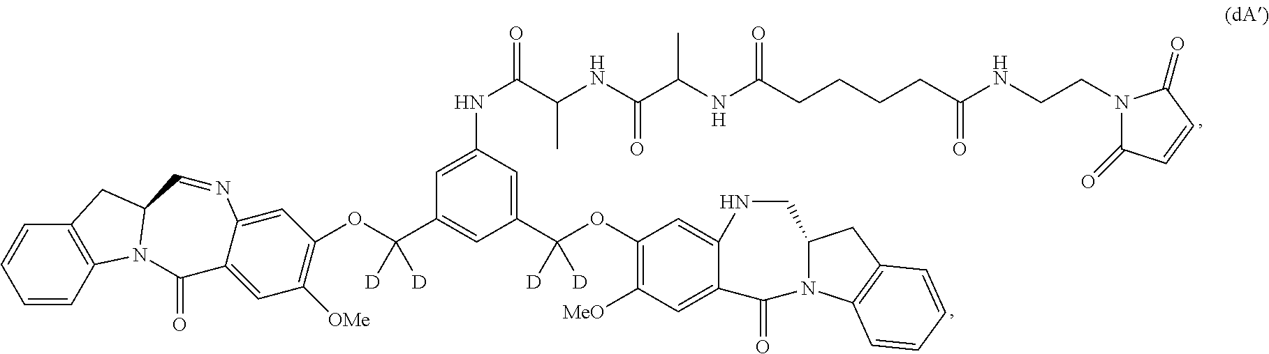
C1=CC2=C(C=C1)CC1N2C(=O)C2=CC([OMe])=C(OC(C3=CC(C(OC4=C([MeO])C=C5C(=C4)NCC4N(C5=O)C5=C(C4)C=CC=C5)([D])[D])=CC(NC(C(NC(C(NC(CCCCC(NCCN4C(=O)C=CC4=O)=O)=O)C)=O)C)=O)=C3)([D])[D])C=C2N=C1
